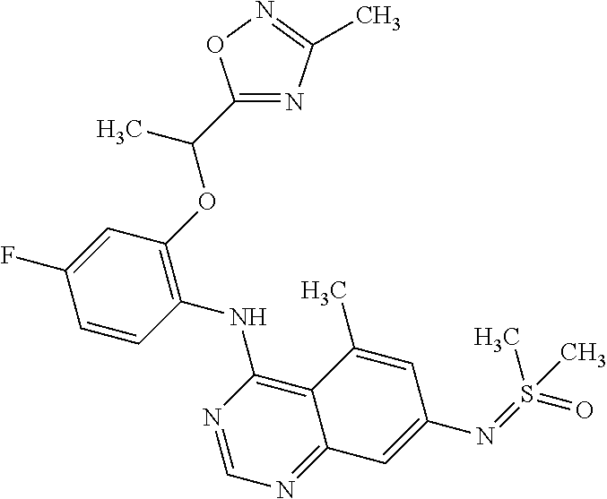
C1=CC(NC2=C3C(=NC=N2)C=C(N=S(=O)(C)C)C=C3C)=C(OC(C2=NC(C)=NO2)C)C=C1F
